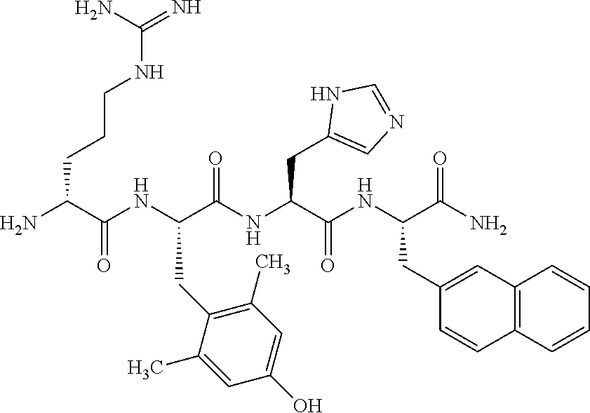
NC(C(NC(C(NC(C(NC(C(N)=O)CC1=CC2=C(C=C1)C=CC=C2)=O)CC1=CN=CN1)=O)CC1=C(C)C=C(O)C=C1C)=O)CCCNC(=N)N
